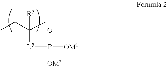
CCC(C)([L5]P([OM1])(=O)[OM2])[R5]
